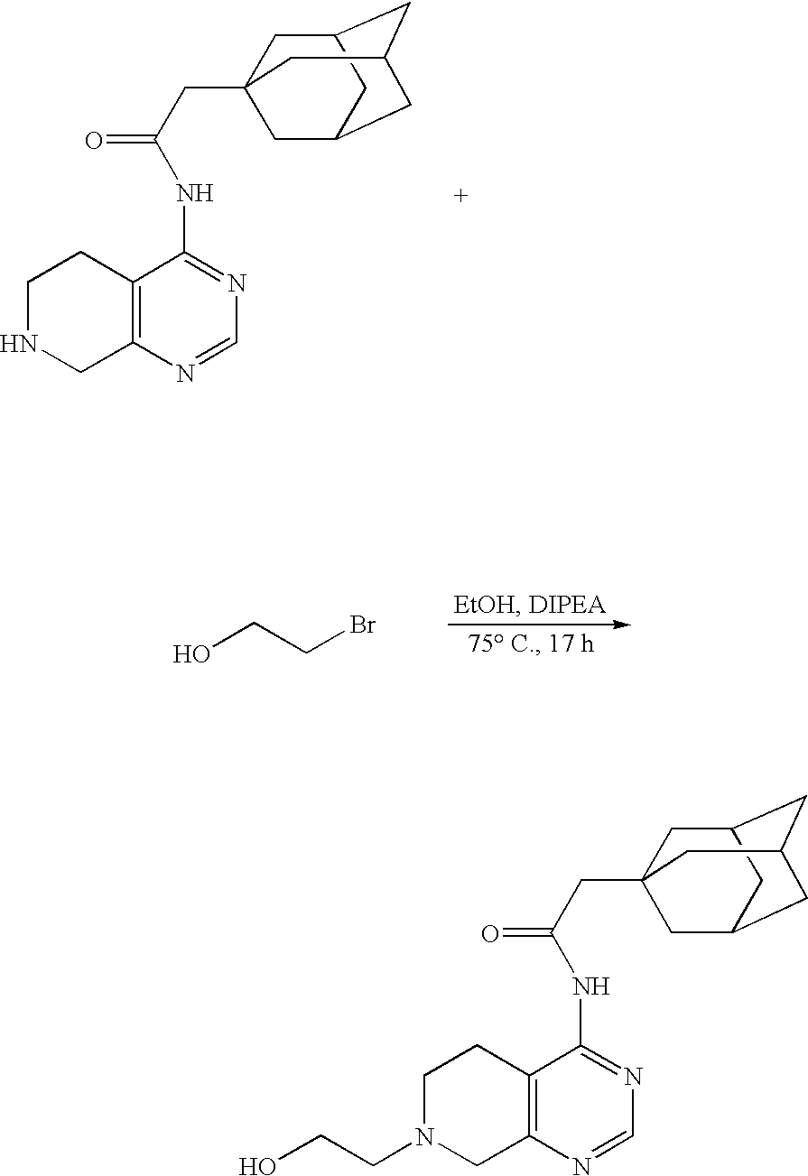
OCCBr.C12=C(N=CN=C1NC(CC13CC4CC(CC(C1)C4)C3)=O)CNCC2.C12=C(N=CN=C1NC(CC13CC4CC(CC(C1)C4)C3)=O)CN(CCO)CC2
